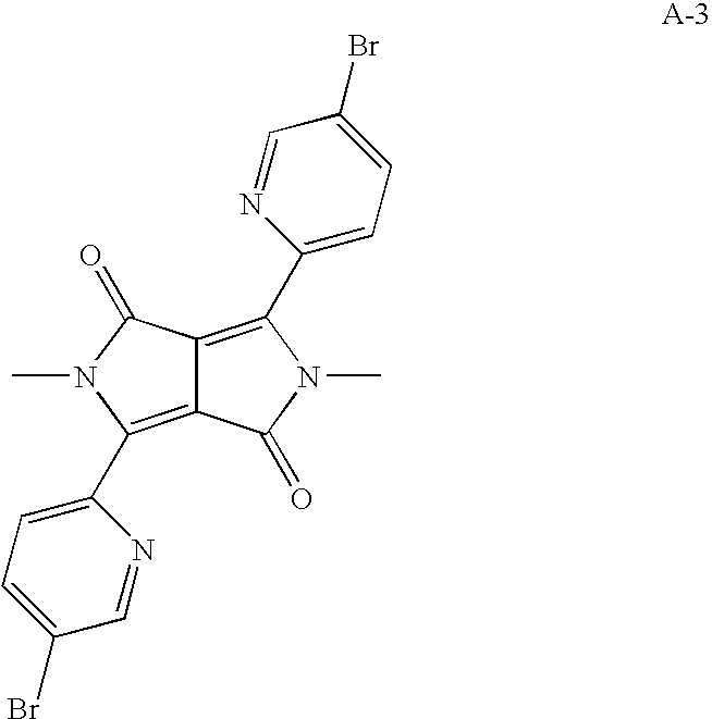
C12=C(C3=CC=C(Br)C=N3)N(C)C(=O)C1=C(C1=CC=C(Br)C=N1)N(C)C2=O
